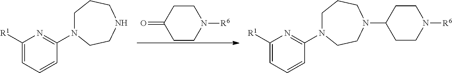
C1CN([R6])CCC1=O.C1([R1])=CC=CC(N2CCCNCC2)=N1.C1([R1])=CC=CC(N2CCCN(C3CCN([R6])CC3)CC2)=N1
